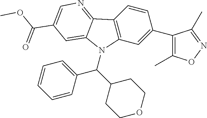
C12=C(C=C(C3=C(C)ON=C3C)C=C1)N(C(C1CCOCC1)C1=CC=CC=C1)C1=CC(C(OC)=O)=CN=C21
